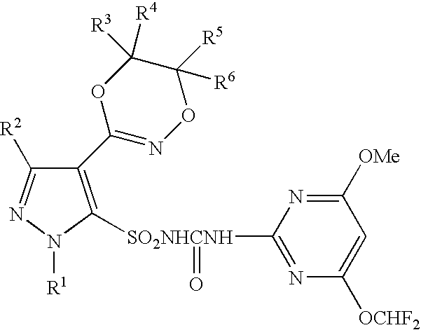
C1(C2=NOC([R5])([R6])C([R3])([R4])O2)=C([SO2NHCNH](C2=NC([OCHF2])=CC([OMe])=N2)=O)N([R1])N=C1[R2]
